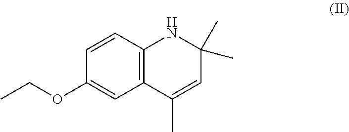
C1=CC2=C(C=C1OCC)C(C)=CC(C)(C)N2
